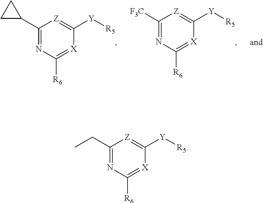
[Y](C1=[Z]C(CC)=NC([R6])=[X]1)[R5].[Y](C1=[Z]C(C2CC2)=NC([R6])=[X]1)[R5].[Y](C1=[Z]C([F3C])=NC([R6])=[X]1)[R5]
